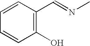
C1=CC=CC(O)=C1C=NC
